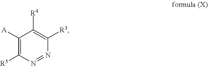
C1([A])=C([R5])N=NC([R3])=C1[R4]
